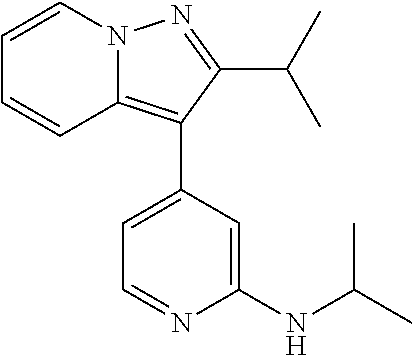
N12C(=C(C3=CC=NC(NC(C)C)=C3)C(C(C)C)=N1)C=CC=C2
